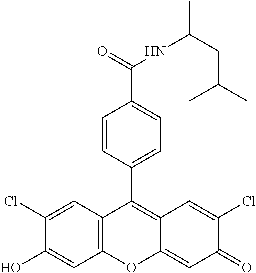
C12=C(C=C(Cl)C(O)=C1)C(C1=CC=C(C(=O)NC(C)CC(C)C)C=C1)=C1C(=CC(=O)C(Cl)=C1)O2
